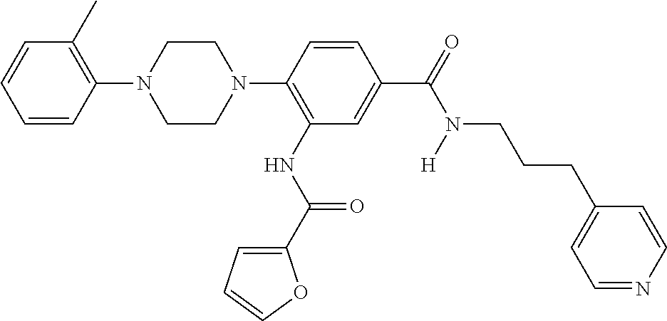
C1=CC=CC(N2CCN(C3=C(NC(=O)C4=CC=CO4)C=C(C(N(CCCC4=CC=NC=C4)[H])=O)C=C3)CC2)=C1C
